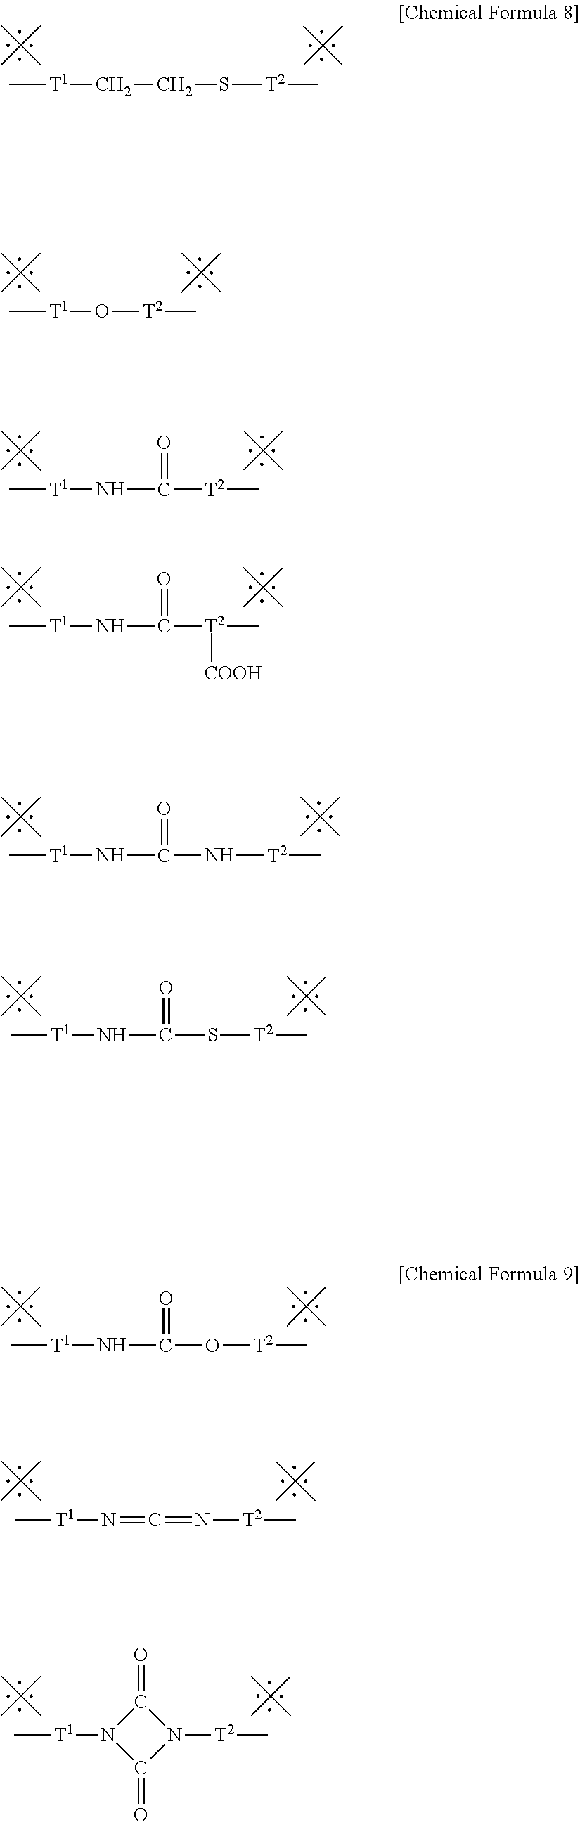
C[T1]CCS[T2]C.C[T1]N1C(=O)N([T2]C)C1=O.C[T1]O[T2]C.C[T1]NC(=O)[T2]C.C[T1]NC(=O)[T2](C)[COOH].C[T1]NC(=O)N[T2]C.C[T1]NC(=O)S[T2]C.C[T1]NC(=O)O[T2]C.C[T1]N=C=N[T2]C
